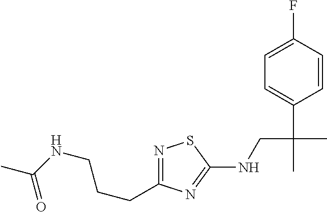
N1=C(CCCNC(C)=O)N=C(NCC(C)(C2=CC=C(F)C=C2)C)S1
